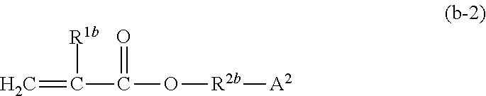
C=C(C(O[R2b][A2])=O)[R1b]
